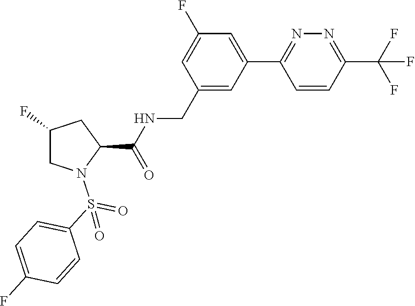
C1=C(F)C=C(C2=NN=C(C(F)(F)F)C=C2)C=C1CNC(C1N(S(C2=CC=C(F)C=C2)(=O)=O)CC(F)C1)=O
